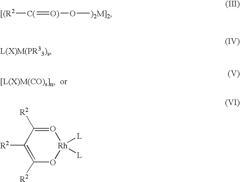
[[(R2][C(]=[O)]O[)2M]2].C1([R2])=C([R2])O[Rh]([L])([L])O=C1[R2]
